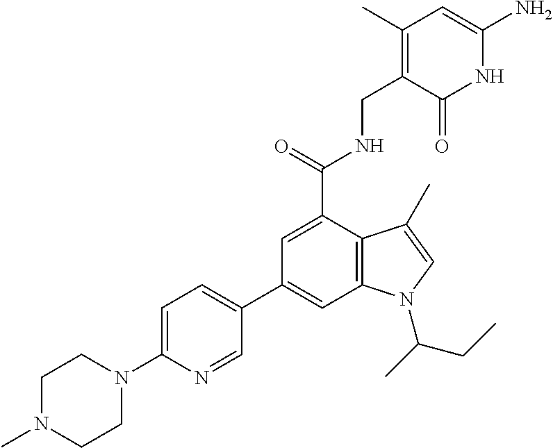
C1(C2=CC=C(N3CCN(C)CC3)N=C2)=CC2=C(C(C(=O)NCC3=C(C)C=C(N)NC3=O)=C1)C(C)=CN2C(C)CC
